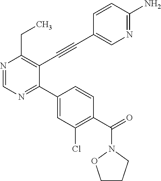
N1=CN=C(C2=CC(Cl)=C(C(=O)N3CCCO3)C=C2)C(C#CC2=CN=C(N)C=C2)=C1CC
